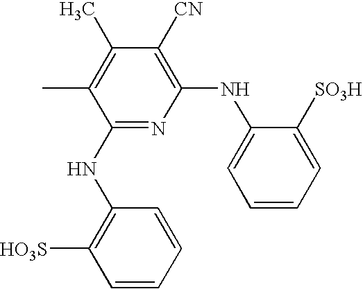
C1(C)=C(C)C(NC2=C([HO3S])C=CC=C2)=NC(NC2=CC=CC=C2[SO3H])=C1[CN]
